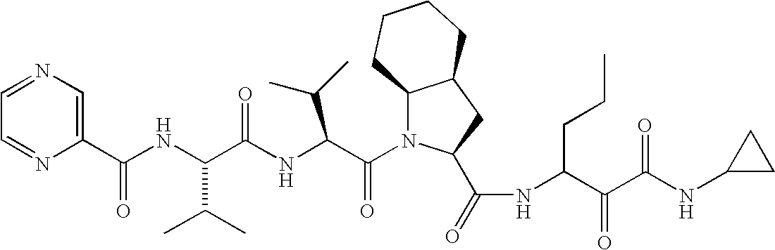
C1(C(NC(C(NC(C(N2C3C(CC2C(=O)NC(C(C(NC2CC2)=O)=O)CCC)CCCC3)=O)C(C)C)=O)C(C)C)=O)=CN=CC=N1
